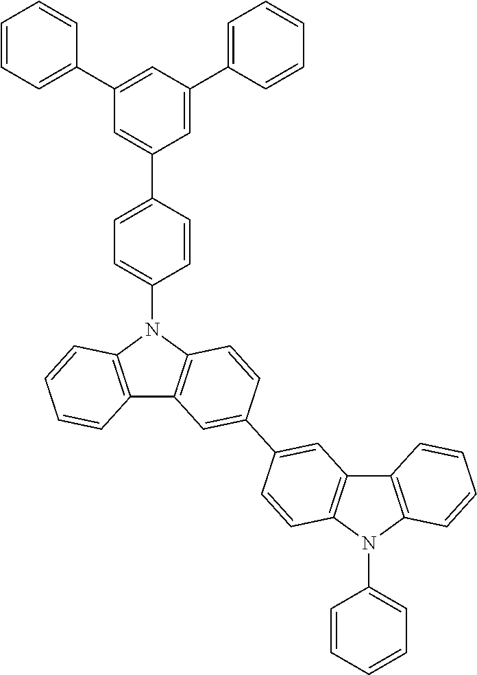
C12=C(N(C3=CC=C(C4=CC(C5=CC=CC=C5)=CC(C5=CC=CC=C5)=C4)C=C3)C3=C1C=C(C1=CC4=C(C=C1)N(C1=CC=CC=C1)C1=C4C=CC=C1)C=C3)C=CC=C2
